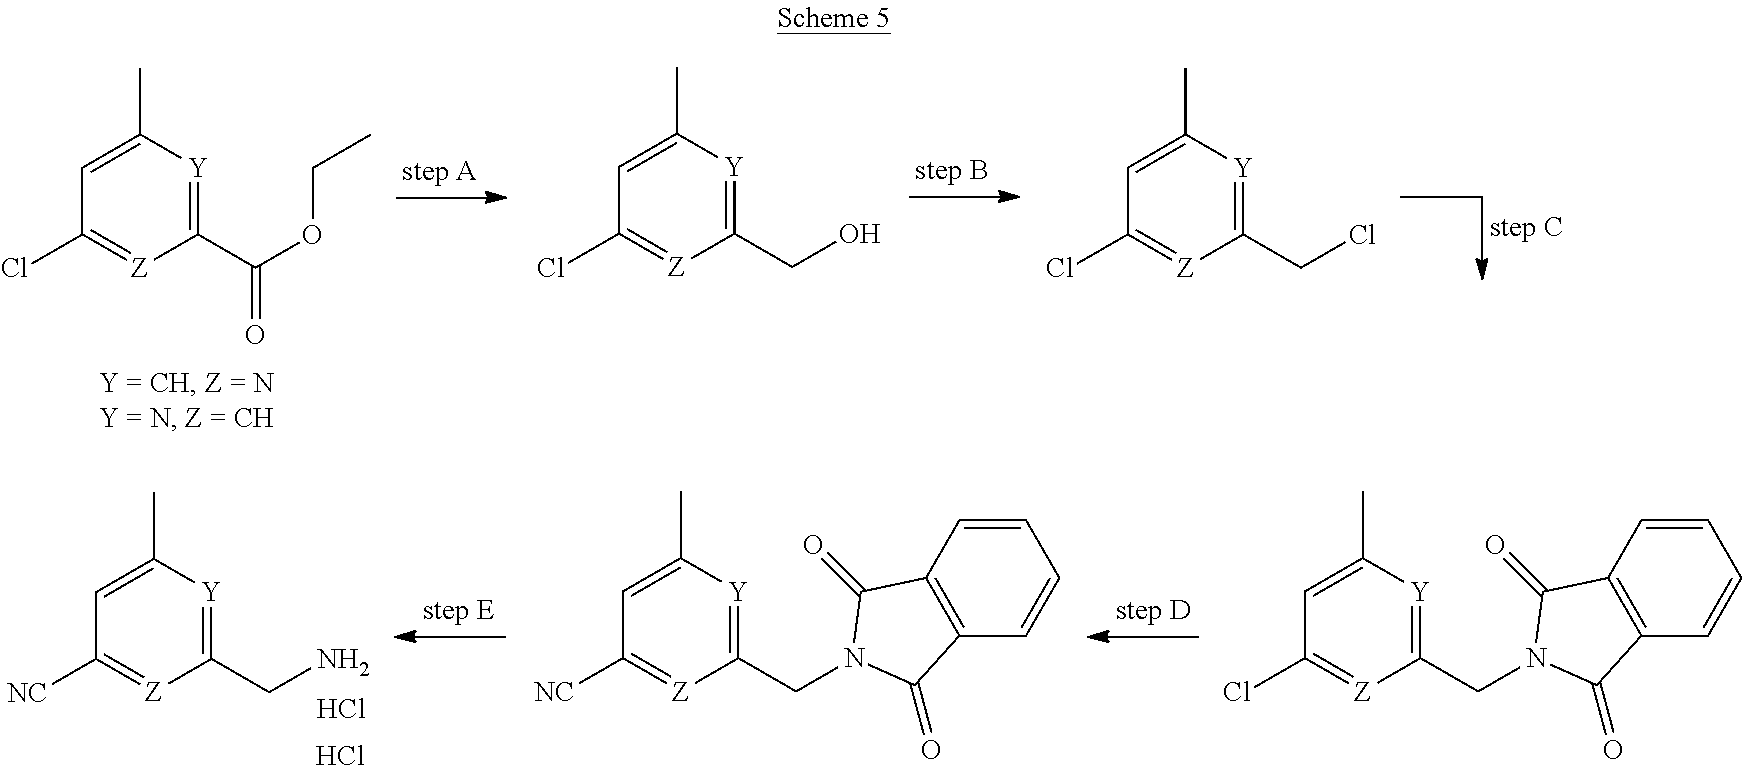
C1(C)=CC(Cl)=[Z]C(C(OCC)=O)=[Y]1.C1(C)=CC(Cl)=[Z]C(CO)=[Y]1.C1(C)=CC(Cl)=[Z]C(CCl)=[Y]1.C1(C)=CC(Cl)=[Z]C(CN2C(=O)C3=C(C=CC=C3)C2=O)=[Y]1.C1(C)=CC([NC])=[Z]C(CN2C(=O)C3=C(C=CC=C3)C2=O)=[Y]1.C1(C)=CC([NC])=[Z]C(CN)=[Y]1.Cl.Cl
